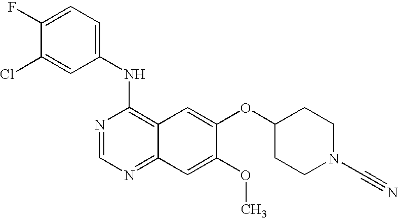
N1=CN=C2C(=C1NC1=CC=C(F)C(Cl)=C1)C=C(OC1CCN(C#N)CC1)C(OC)=C2
